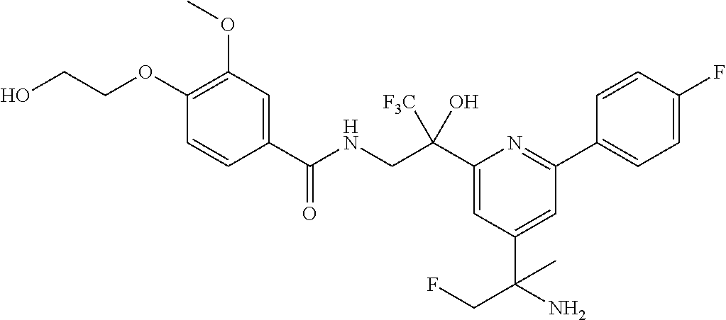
C1(C(CNC(=O)C2=CC(OC)=C(OCCO)C=C2)([F3C])O)=CC(C(C)(N)CF)=CC(C2=CC=C(F)C=C2)=N1
